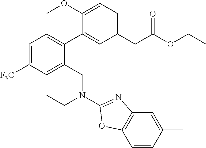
C1=C(OC)C(C2=CC=C([F3C])C=C2CN(CC)C2=NC3=C(C=CC(C)=C3)O2)=CC(CC(OCC)=O)=C1
